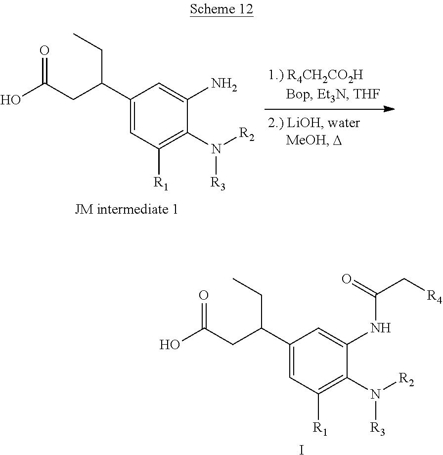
C1(C(CC(O)=O)CC)=CC([R1])=C(N([R2])[R3])C(N)=C1.C1(C(CC(O)=O)CC)=CC([R1])=C(N([R2])[R3])C(NC(C[R4])=O)=C1.I
